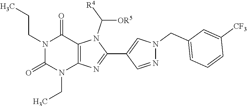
C(N1C(=O)N(CCC)C(=O)C2=C1N=C(C1=CN(CC3=CC=CC([CF3])=C3)N=C1)N2C([OR5])[R4])C
